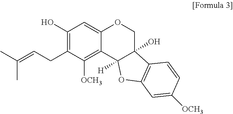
C1(O)=C(CC=C(C)C)C([OCH3])=C2C(=C1)OCC1(O)C2([H])OC2=C1C=CC([OCH3])=C2
